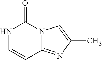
N1C=CC2=NC(C)=CN2C1=O
